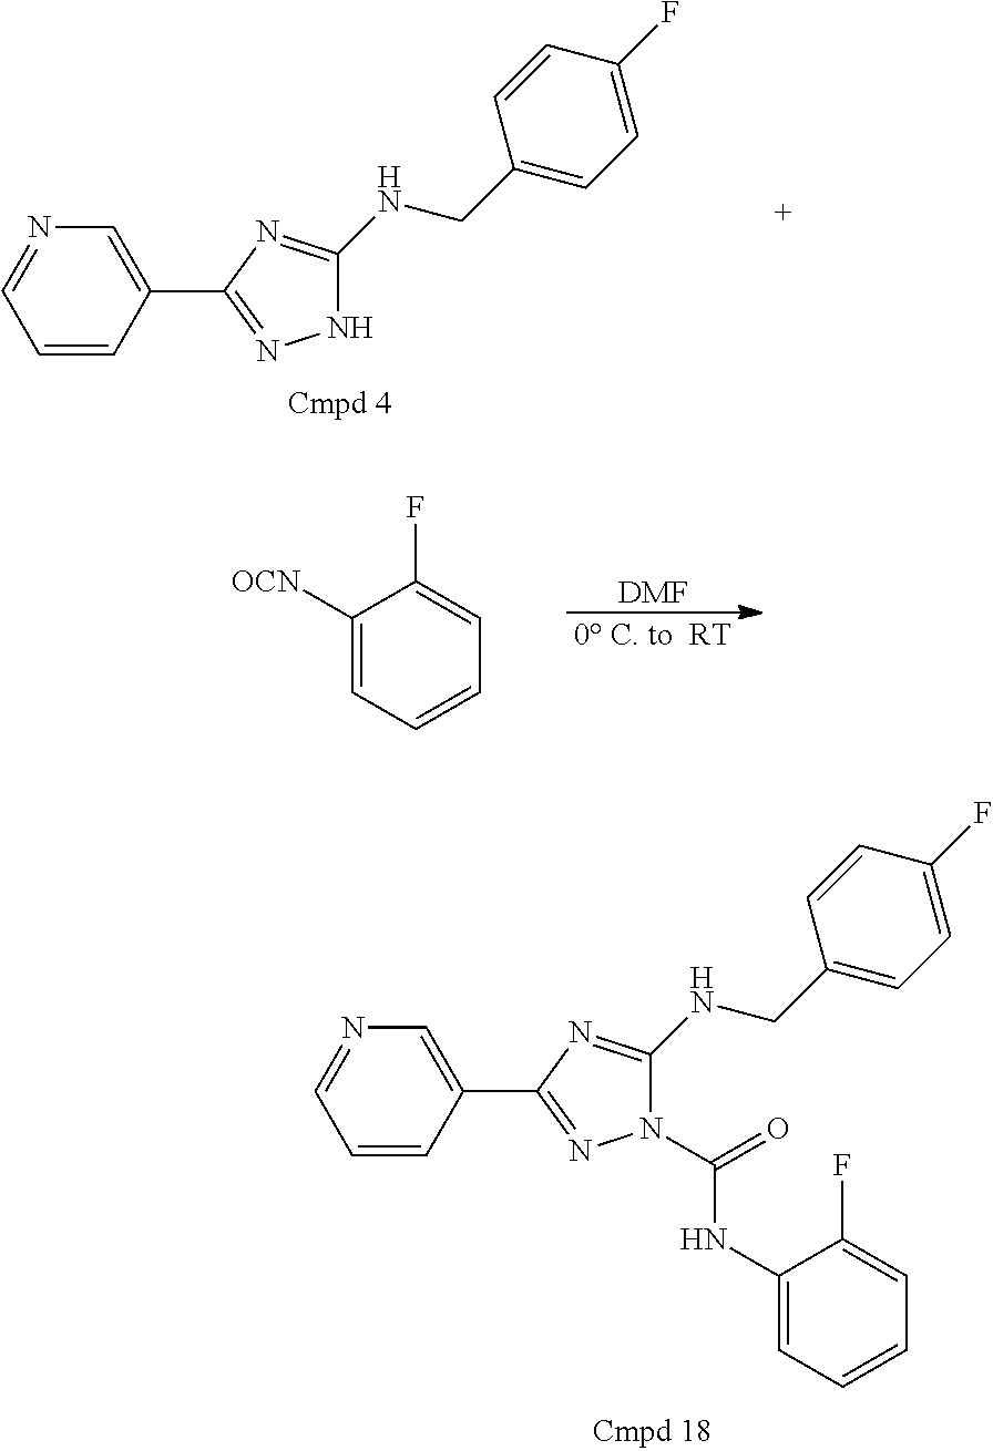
C1=CC(C2=NNC(NCC3=CC=C(F)C=C3)=N2)=CN=C1.[DMF].[0 C. to  RT].C1([OCN])=CC=CC=C1F.C1=CC(C2=NN(C(=O)NC3=CC=CC=C3F)C(NCC3=CC=C(F)C=C3)=N2)=CN=C1
